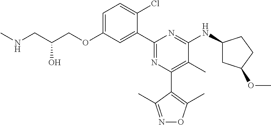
C1=C(OCC(CNC)O)C=C(C2=NC(C3=C(C)ON=C3C)=C(C)C(NC3CC(OC)CC3)=N2)C(Cl)=C1
